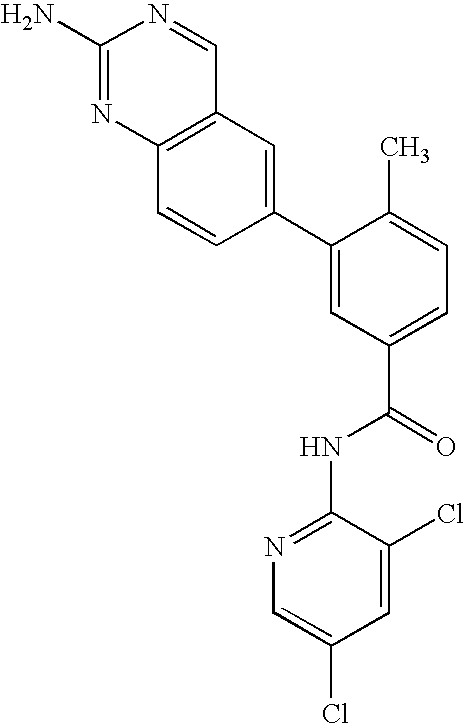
C12=C(N=C(N)N=C1)C=CC(C1=CC(C(=O)NC3=NC=C(Cl)C=C3Cl)=CC=C1C)=C2
